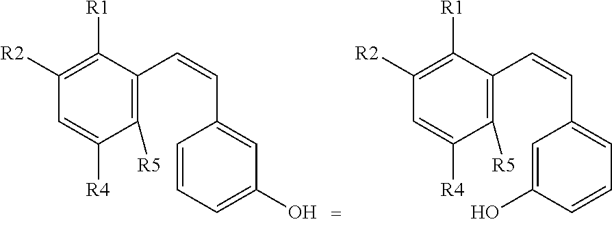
C1([R2])=C([R1])C(C=CC2=CC(O)=CC=C2)=C([R5])C([R4])=C1.C1([R2])=C([R1])C(C=CC2=CC=CC(O)=C2)=C([R5])C([R4])=C1
